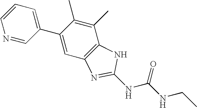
C1=CC=C(C2=CC3=C(C(C)=C2C)NC(NC(NCC)=O)=N3)C=N1
